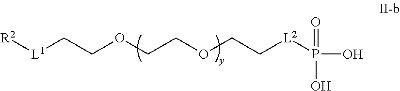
[R2][L1]CCOCCOCC[L2]P(O)(=O)O
